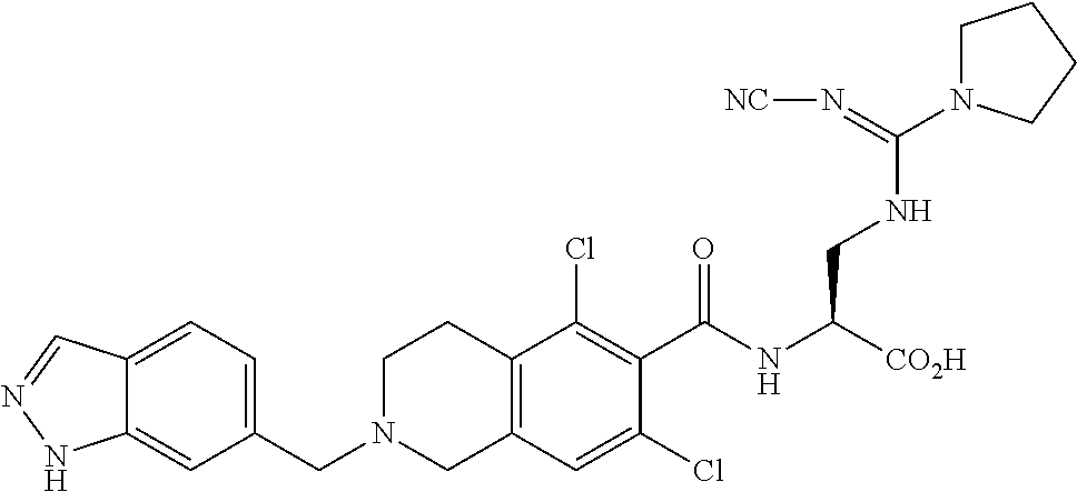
C12=CC(CN3CC4=C(CC3)C(Cl)=C(C(=O)NC(CNC(=N[NC])N3CCCC3)[CO2H])C(Cl)=C4)=CC=C1C=NN2
